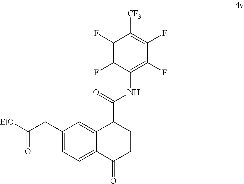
C1(CC([EtO])=O)=CC=C2C(=C1)C(C(=O)NC1=C(F)C(F)=C([CF3])C(F)=C1F)CCC2=O
